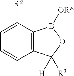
C12=C(C([Ra])=CC=C1)B([OR*])OC2([H])[R3]
